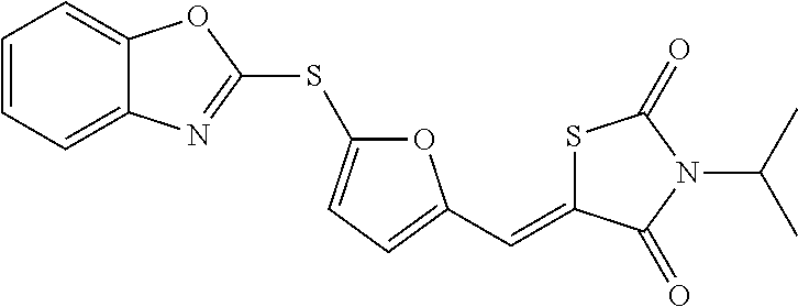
C1=CC=C2C(=C1)OC(SC1=CC=C(C=C3SC(=O)N(C(C)C)C3=O)O1)=N2
